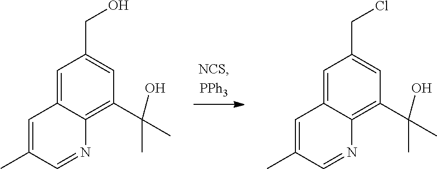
C1=C(C)C=NC2=C(C(C)(O)C)C=C(CO)C=C12.C1=C(C)C=NC2=C(C(C)(O)C)C=C(CCl)C=C12
